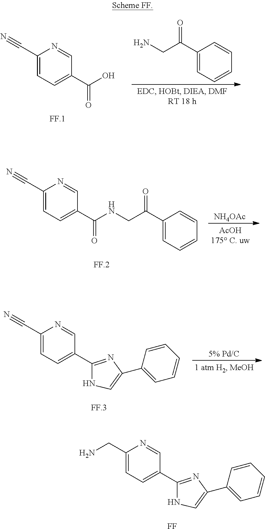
C1(CN)=CC=C(C2=NC(C3=CC=CC=C3)=CN2)C=N1.[FF].C1(C#N)=CC=C(C(O)=O)C=N1.C1(C(CN)=O)=CC=CC=C1.C1(C#N)=CC=C(C(=O)NCC(C2=CC=CC=C2)=O)C=N1.[NH4OAc].C1(C#N)=CC=C(C2=NC(C3=CC=CC=C3)=CN2)C=N1.[5% Pd/C]
